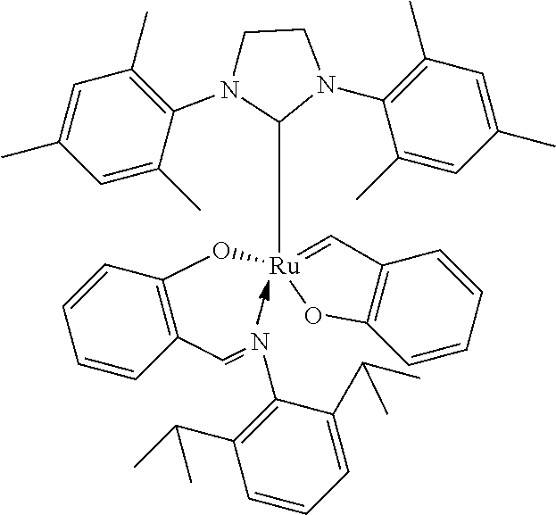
C1N(C2=C(C)C=C(C)C=C2C)C([Ru]2(OC3=C(C=NC4=C(C(C)C)C=CC=C4C(C)C)C=CC=C3)=CC3=C(O2)C=CC=C3)N(C2=C(C)C=C(C)C=C2C)C1
